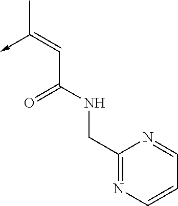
C(C(NCC1=NC=CC=N1)=O)=C(->C)C
